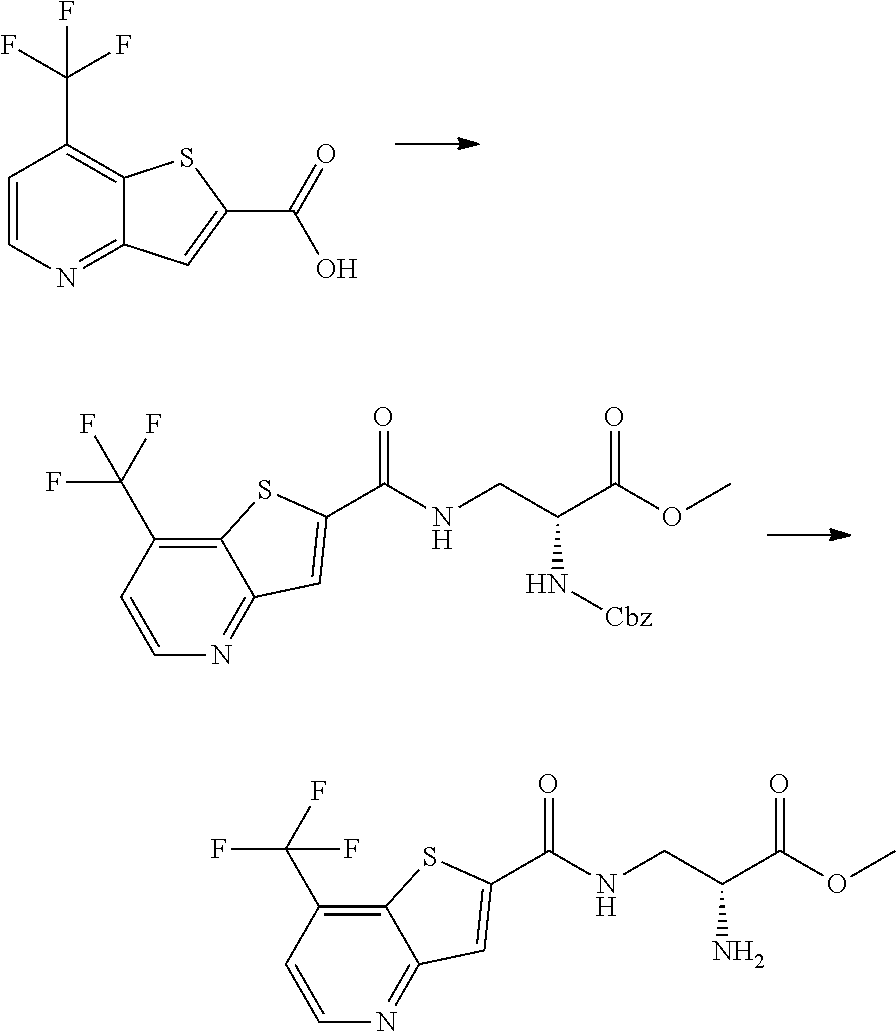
C12=C(C(F)(F)F)C=CN=C1C=C(C(=O)NCC(C(OC)=O)N[Cbz])S2.C1=CN=C2C(=C1C(F)(F)F)SC(C(=O)O)=C2.C12=C(C(F)(F)F)C=CN=C1C=C(C(=O)NCC(C(OC)=O)N)S2
